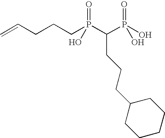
C=CCCCP(C(P(O)(=O)O)CCCC1CCCCC1)(=O)O
